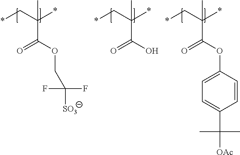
*CC(*)(C(O)=O)C.*CC(*)(C(OC1=CC=C(C([OAc])(C)C)C=C1)=O)C.*CC(*)(C(OCC([SO3])(F)F)=O)C
